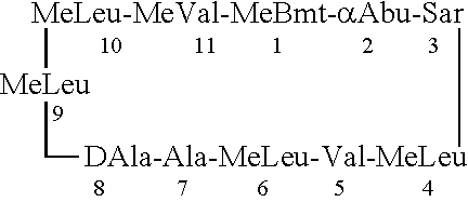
[MeLeu-MeVal-MeBmt-aAbu-Sar]1[MeLeu]C[DAla-Ala-MeLeu-Val-MeLeu]1
